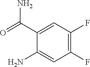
C1(F)=C(F)C=C(C(=O)N)C(N)=C1
